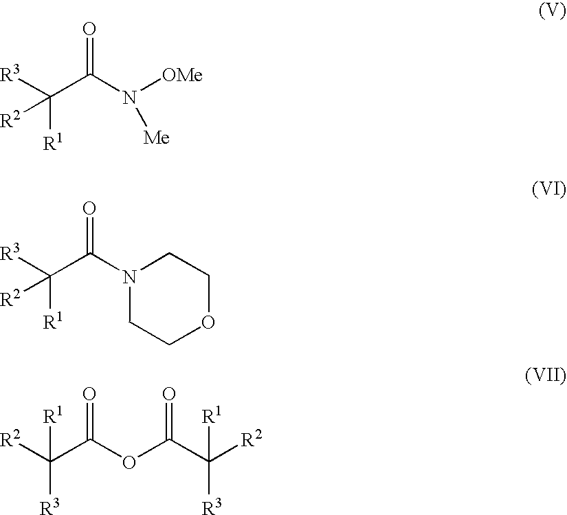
[R3]C(C(N([OMe])[Me])=O)([R1])[R2].[R3]C(C(N1CCOCC1)=O)([R1])[R2].[R3]C(C(OC(C([R2])([R1])[R3])=O)=O)([R1])[R2]
